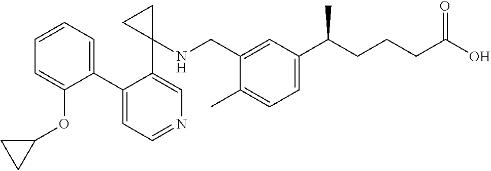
C1=C(C(CCCC(O)=O)C)C=C(CNC2(C3=CN=CC=C3C3=CC=CC=C3OC3CC3)CC2)C(C)=C1
